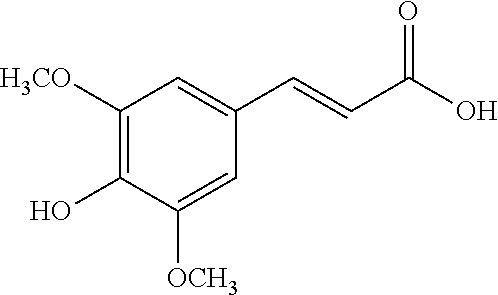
C1([H3CO])=C(O)C([OCH3])=CC(C=CC(O)=O)=C1
